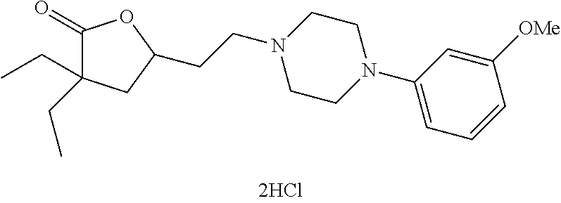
C1(=O)C(CC)(CC)CC(CCN2CCN(C3=CC=CC([OMe])=C3)CC2)O1
